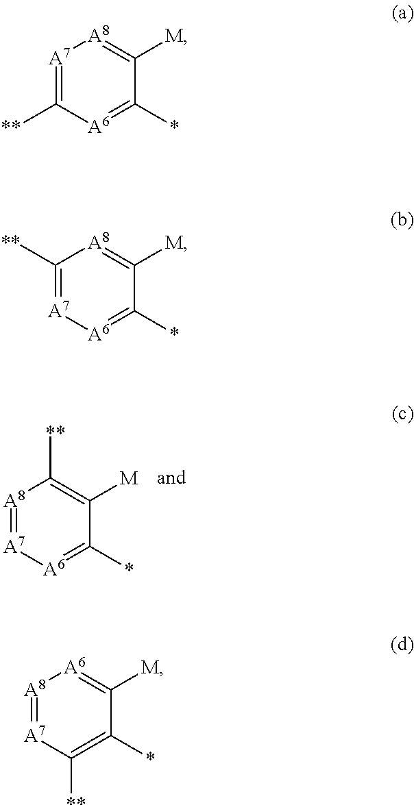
[A8]1=[A7][A6]=C(*)C([M])=C1[**].[A7]1=C([**])[A6]=C(*)C([M])=[A8]1.C1([**])=[A7][A6]=C(*)C([M])=[A8]1.[A8]1=[A7]C([**])=C(*)C([M])=[A6]1
